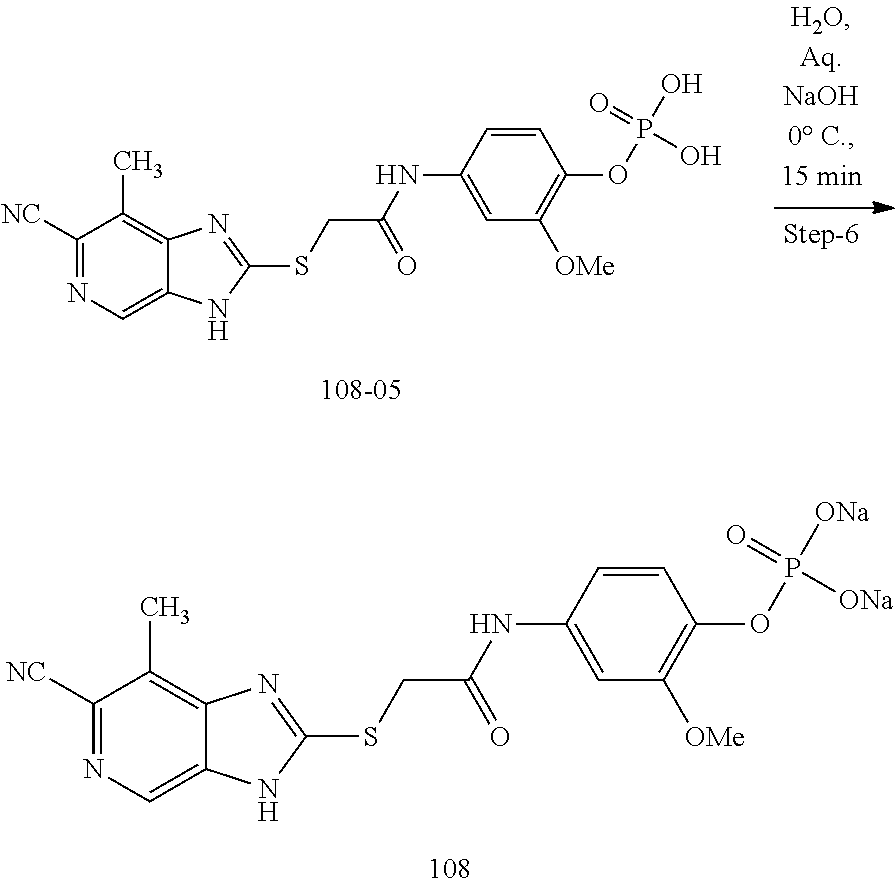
C1([NC])=NC=C2C(=C1C)N=C(SCC(NC1=CC([OMe])=C(OP([ONa])([ONa])=O)C=C1)=O)N2.C1([NC])=NC=C2C(=C1C)N=C(SCC(NC1=CC([OMe])=C(OP(O)(O)=O)C=C1)=O)N2
